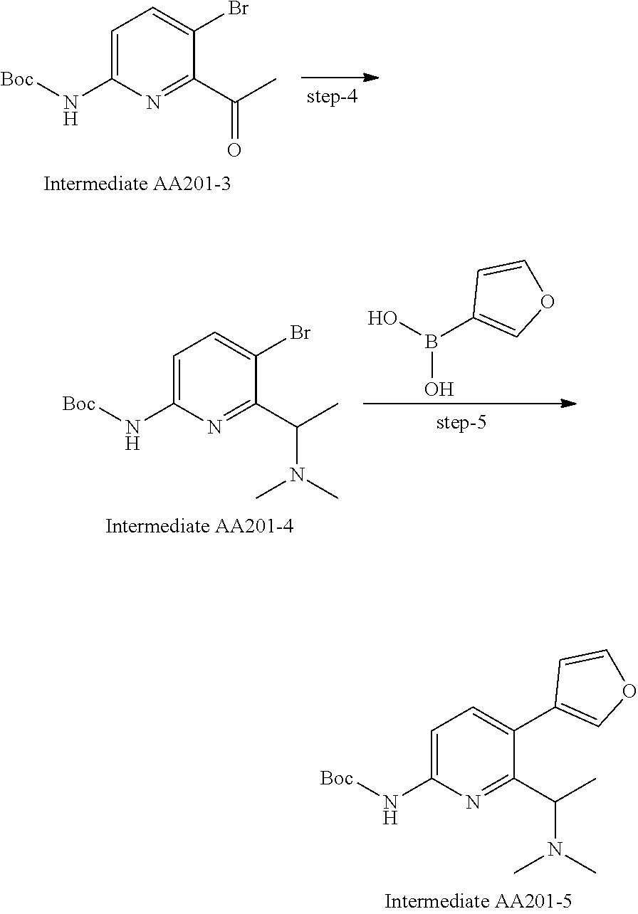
C1(N[Boc])=CC=C(Br)C(C(C)=O)=N1.B(O)(O)C1=COC=C1.C1(N[Boc])=CC=C(Br)C(C(C)N(C)C)=N1.C1(N[Boc])=CC=C(C2=COC=C2)C(C(C)N(C)C)=N1
